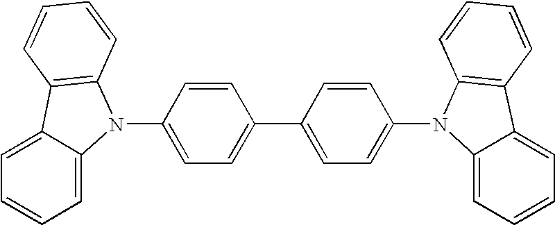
C1=CC(N2C3=CC=CC=C3C3=C2C=CC=C3)=CC=C1C1=CC=C(N2C3=CC=CC=C3C3=C2C=CC=C3)C=C1
